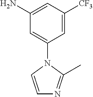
C1=C([CF3])C=C(N)C=C1N1C=CN=C1C
